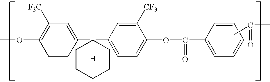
CC(C)=O.C1=CC(C2=CC=C(OC(=O)C3=CC=CC=C3)C([CF3])=C2)=CC([F3C])=C1OC.C1CCCCC1.[H]
